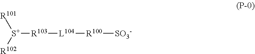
[R103]([S+]([R101])[R102])[L104][R100][SO3-]
